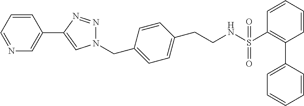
N(S(C1=C(C2=CC=CC=C2)C=CC=C1)(=O)=O)CCC1=CC=C(CN2N=NC(C3=CN=CC=C3)=C2)C=C1
